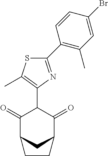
C1(=O)C2CC(C(=O)C1C1=C(C)SC(C3=C(C)C=C(Br)C=C3)=N1)CC2
